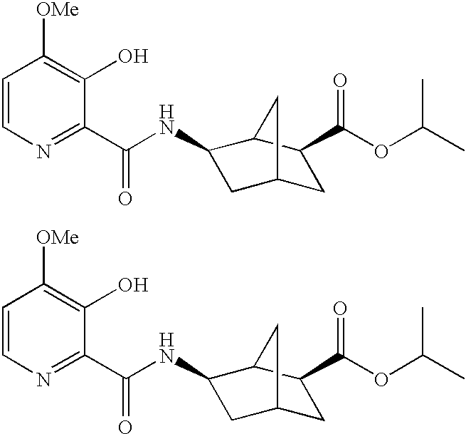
C1=CN=C(C(NC2CC3CC(C(OC(C)C)=O)C2C3)=O)C(O)=C1[OMe].C1=CN=C(C(NC2CC3CC(C(OC(C)C)=O)C2C3)=O)C(O)=C1[OMe]
